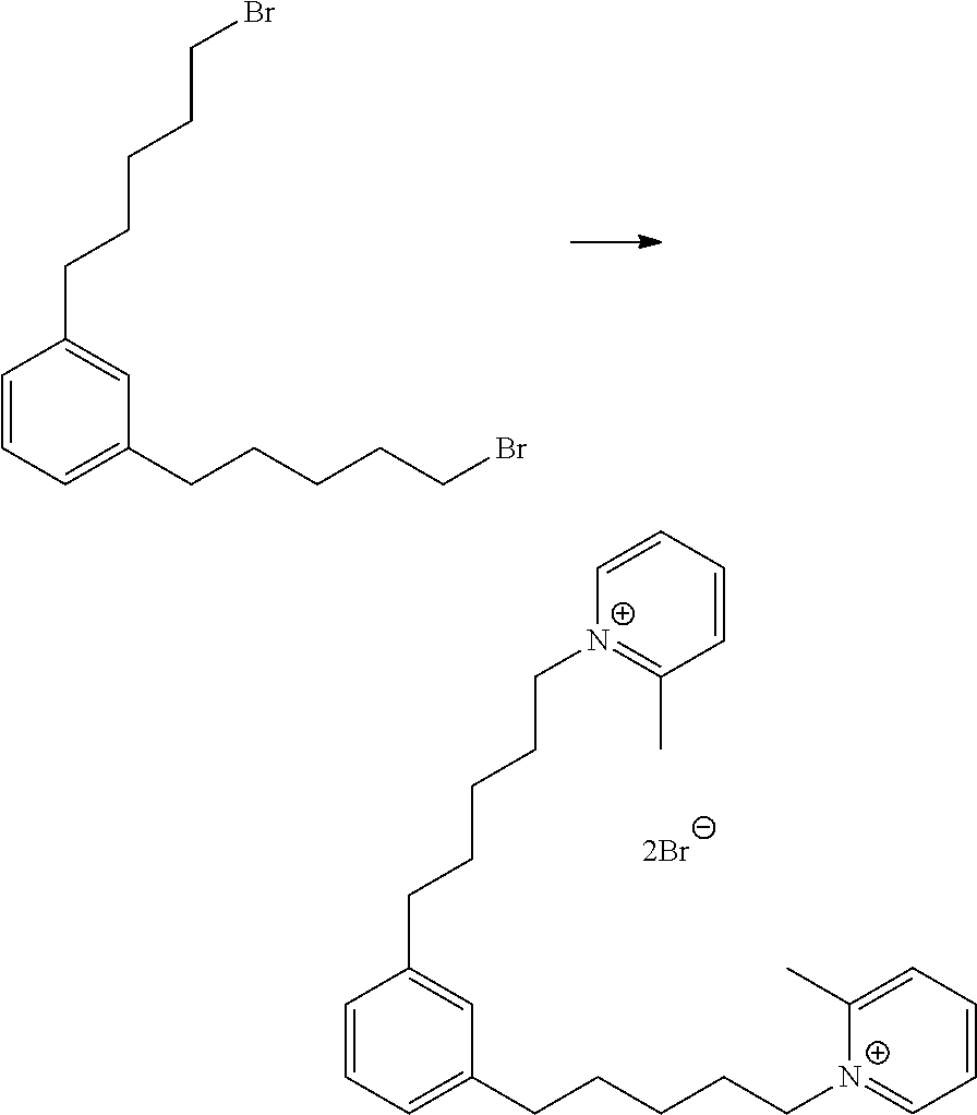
C1=CC=C(CCCCC[N+]2=CC=CC=C2C)C=C1CCCCC[N+]1=C(C)C=CC=C1.C1=CC=C(CCCCCBr)C=C1CCCCCBr
